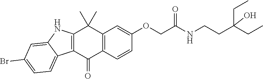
C12=C(C(=O)C3=C(C1(C)C)C=C(OCC(NCCC(CC)(CC)O)=O)C=C3)C1=CC=C(Br)C=C1N2
